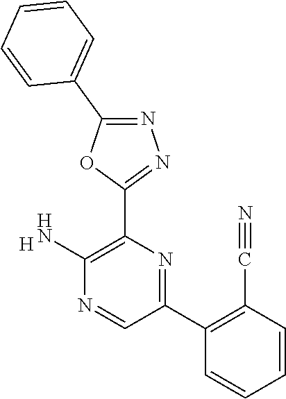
[H].C1(N)=C(C2=NN=C(C3=CC=CC=C3)O2)N=C(C2=C(C#N)C=CC=C2)C=N1
